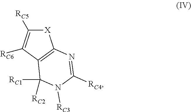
[X]1C([RC5])=C([RC6])C2=C1N=C([RC4])N([RC3])C2([RC1])[RC2]
